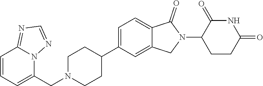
C1N(CC2=CC=CC3=NC=NN23)CCC(C2=CC=C3C(=C2)CN(C2CCC(=O)NC2=O)C3=O)C1
